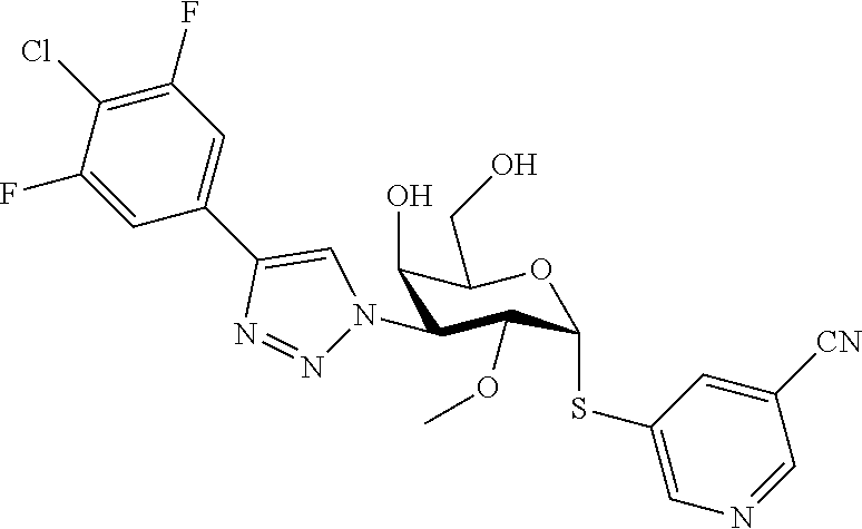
C1(O)C(N2N=NC(C3=CC(F)=C(Cl)C(F)=C3)=C2)C(OC)C(SC2=CN=CC([CN])=C2)OC1CO
